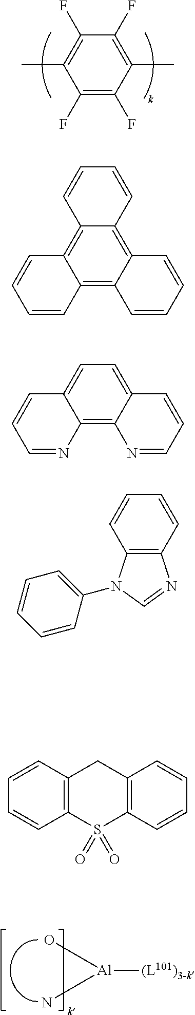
[Al]([(L101)3-k])(O)N.C1(F)=C(F)C(C)=C(F)C(F)=C1C.C12=C3C(=C4C(=C1C=CC=C2)C=CC=C4)C=CC=C3.C12=C3C(=CC=C1C=CC=N2)C=CC=N3.C12=C(C=CC=C1)N=CN2C1=CC=CC=C1.C12=C(C=CC=C1)CC1=C(S2(=O)=O)C=CC=C1
